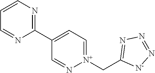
C1=CN=C(C2=CC=[N+](CC3=NN=N[N-]3)N=C2)N=C1
